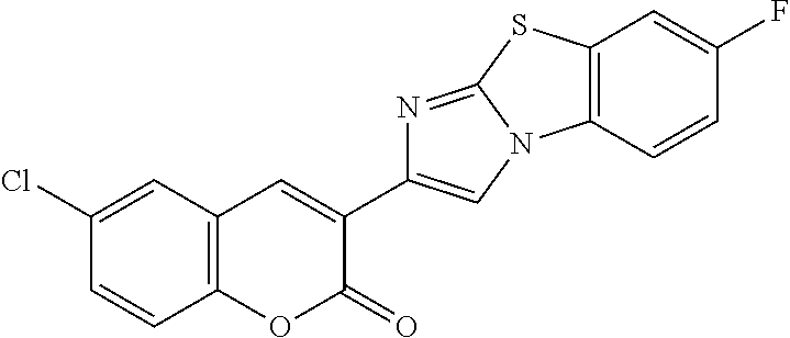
C12=C(C=C(Cl)C=C1)C=C(C1=CN3C(=N1)SC1=C3C=CC(F)=C1)C(=O)O2
